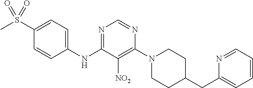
N1=C(NC2=CC=C(S(C)(=O)=O)C=C2)C([NO2])=C(N2CCC(CC3=CC=CC=N3)CC2)N=C1
